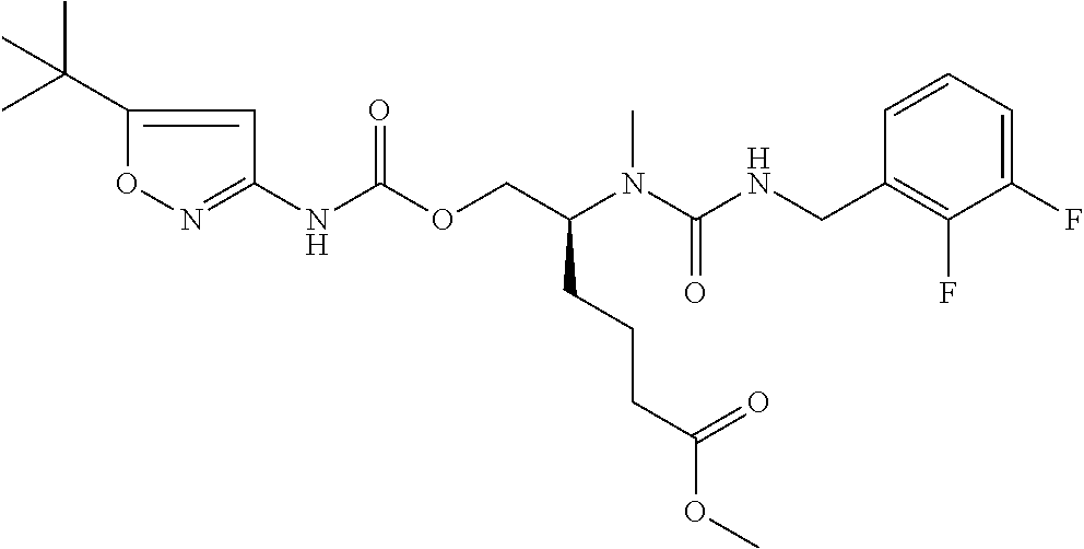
C1=CC(CNC(N(C(COC(NC2=NOC(C(C)(C)C)=C2)=O)CCCC(OC)=O)C)=O)=C(F)C(F)=C1
